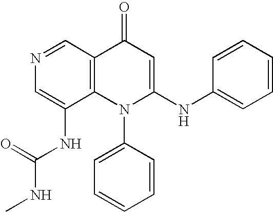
C1(NC(NC)=O)=CN=CC2=C1N(C1=CC=CC=C1)C(NC1=CC=CC=C1)=CC2=O
